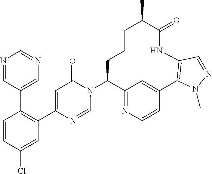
C12=NC=CC(=C1)C1=C(NC(=O)C(C)CCCC2N2C(=O)C=C(C3=C(C4=CN=CN=C4)C=CC(Cl)=C3)N=C2)C=NN1C
